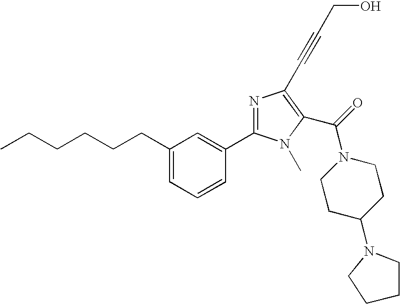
C(CCCCC1=CC=CC(C2=NC(C#CCO)=C(C(N3CCC(N4CCCC4)CC3)=O)N2C)=C1)C
